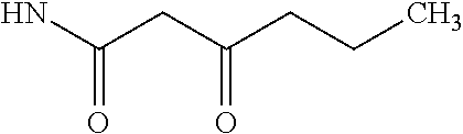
NC(CC(CCC)=O)=O
